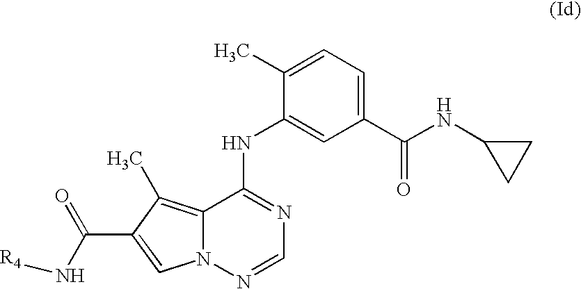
C12=C(C)C(C(=O)N[R4])=CN1N=CN=C2NC1=CC(C(=O)NC2CC2)=CC=C1C
